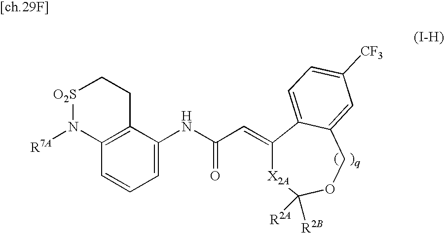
C1=C(NC(C=C2[X2A]C([R2A])([R2B])OCC3=CC([CF3])=CC=C23)=O)C2=C(C=C1)N([R7A])[O2S]CC2
